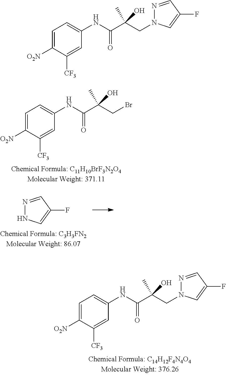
C1=C([O2N])C([CF3])=CC(NC(C(CBr)(O)C)=O)=C1.N1=CC(F)=CN1.C1=C([O2N])C([CF3])=CC(NC(C(CN2N=CC(F)=C2)(O)C)=O)=C1.C1=C([O2N])C([CF3])=CC(NC(C(CN2N=CC(F)=C2)(O)C)=O)=C1
